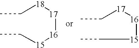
C([18][17][16][15]CC)C.[15]([16][17]CC)CC
